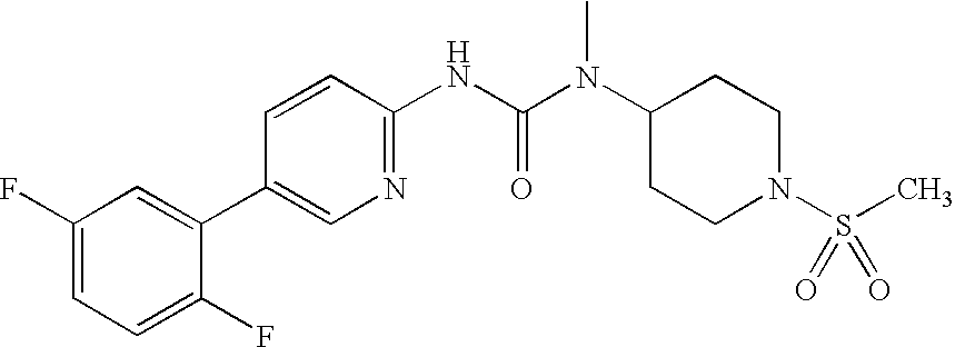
C1(F)=CC=C(F)C(C2=CN=C(NC(N(C3CCN(S(C)(=O)=O)CC3)C)=O)C=C2)=C1
